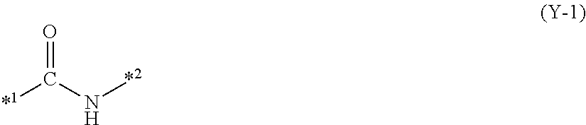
O=C(N[*2])[*1]
